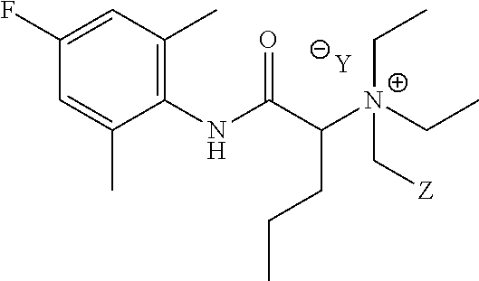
[Y].C1=C(C)C(NC(C([N+](C[Z])(CC)CC)CCC)=O)=C(C)C=C1F
